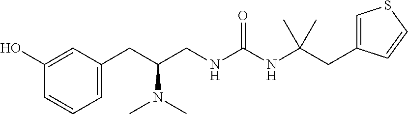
C1(CC(CNC(NC(CC2=CSC=C2)(C)C)=O)N(C)C)=CC=CC(O)=C1
